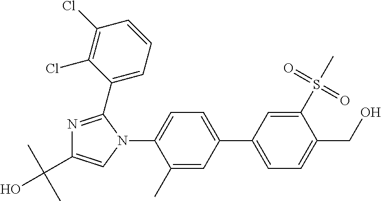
C1(C)=CC(C2=CC=C(CO)C(S(=O)(=O)C)=C2)=CC=C1N1C(C2=CC=CC(Cl)=C2Cl)=NC(C(C)(C)O)=C1
